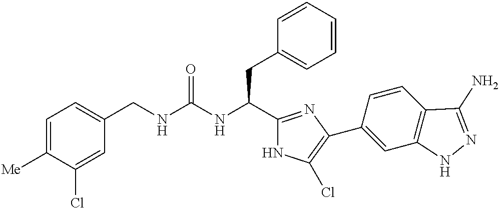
C1=C([Me])C(Cl)=CC(CNC(NC(C2=NC(C3=CC4=C(C=C3)C(N)=NN4)=C(Cl)N2)CC2=CC=CC=C2)=O)=C1
